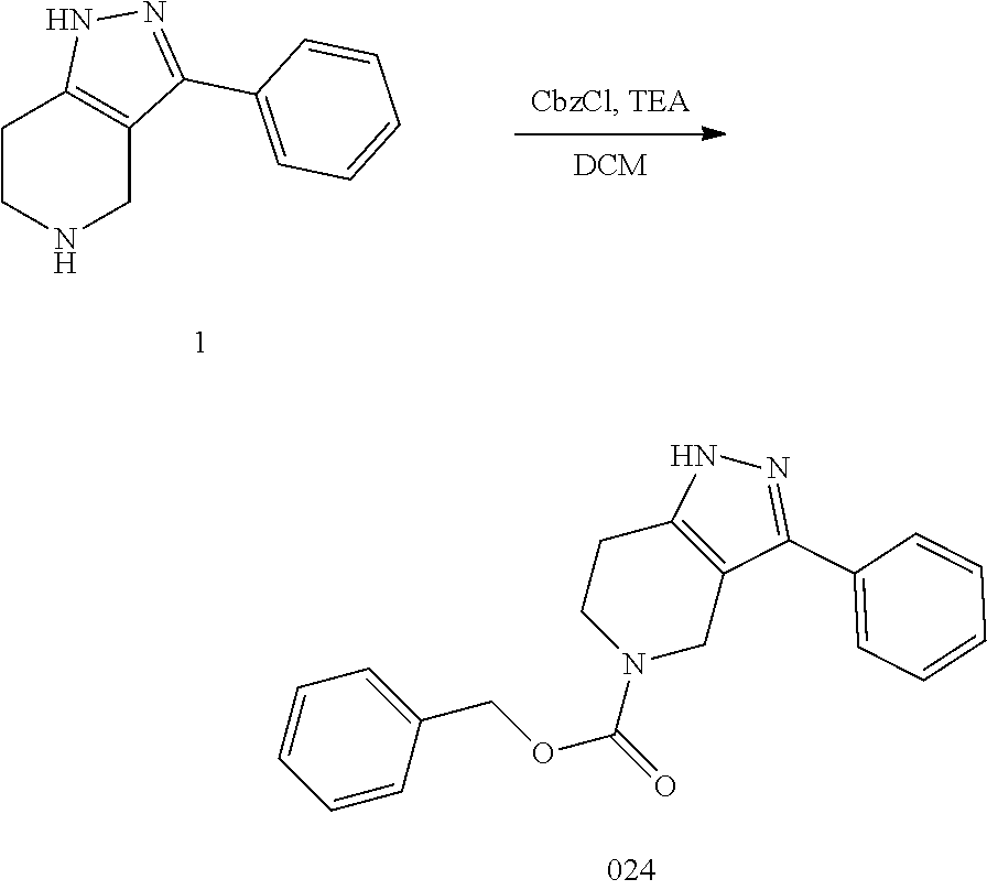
C1CNCC2=C1NN=C2C1=CC=CC=C1.C1=CC(COC(=O)N2CC3=C(CC2)NN=C3C2=CC=CC=C2)=CC=C1
